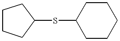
C1(SC2CCCCC2)CCCC1
